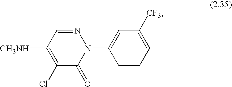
C1([CH3NH])=C(Cl)C(=O)N(C2=CC([CF3])=CC=C2)N=C1
